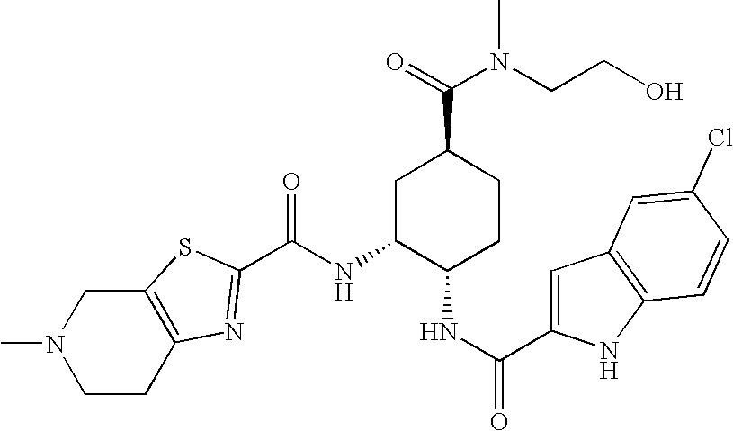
C12=C(SC(C(NC3C(NC(=O)C4=CC5=C(N4)C=CC(Cl)=C5)CCC(C(=O)N(CCO)C)C3)=O)=N1)CN(C)CC2
